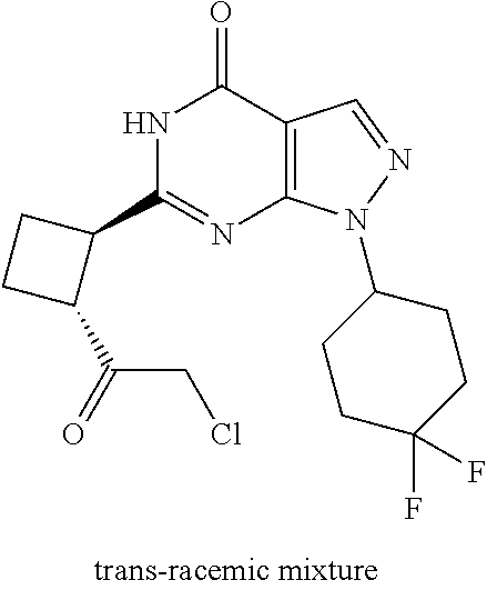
N1C(C2CCC2C(CCl)=O)=NC2=C(C1=O)C=NN2C1CCC(F)(F)CC1
